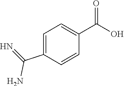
C1=C(C(=N)N)C=CC(C(O)=O)=C1
